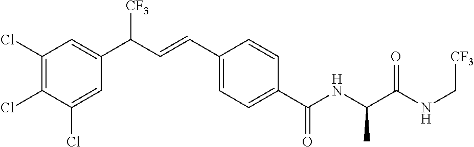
C1(Cl)=C(Cl)C=C(C(C=CC2=CC=C(C(NC(C(NC[CF3])=O)C)=O)C=C2)[CF3])C=C1Cl
